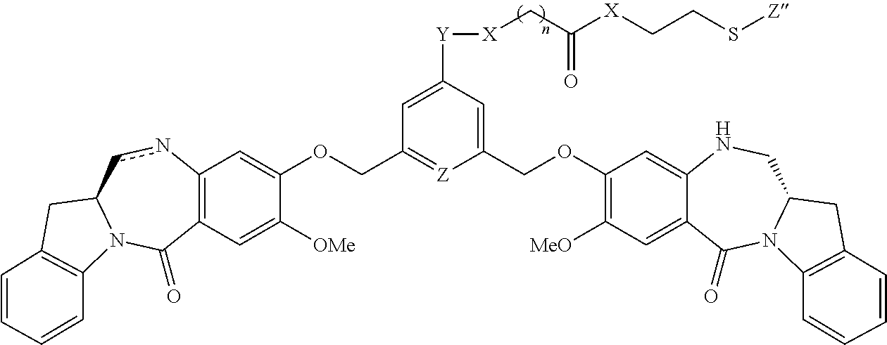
C12=C(C=C([OMe])C(OCC3=[Z]C(COC4=C([MeO])C=C5C(=C4)NCC4N(C5=O)C5=C(C4)C=CC=C5)=CC([Y][X]CC([X]CCS[Z])=O)=C3)=C1)C(=O)N1C(cn2)CC2=C1C=CC=C2
